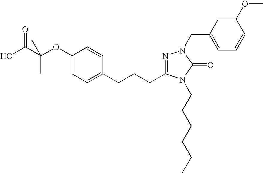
C1(OC(C(O)=O)(C)C)=CC=C(CCCC2=NN(CC3=CC=CC(OC)=C3)C(=O)N2CCCCCC)C=C1
